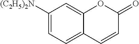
C1([(C2H5)2N])=CC=C2C(=C1)OC(=O)C=C2
